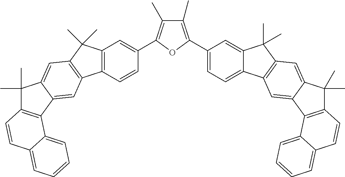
C12=C(C=CC(C3=C(C)C(C)=C(C4=CC=C5C(=C4)C(C)(C)C4=C5C=C5C(=C4)C(C)(C)C4=C5C5=CC=CC=C5C=C4)O3)=C1)C1=C(C2(C)C)C=C2C(=C1)C1=C(C2(C)C)C=CC2=CC=CC=C12
